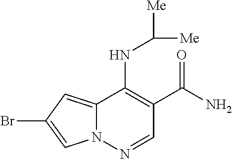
N12C(=CC(Br)=C1)C(NC([Me])[Me])=C(C(N)=O)C=N2
